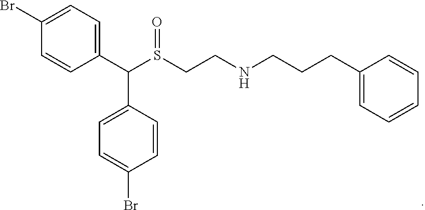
C1(Br)=CC=C(C(S(CCNCCCC2=CC=CC=C2)=O)C2=CC=C(Br)C=C2)C=C1
